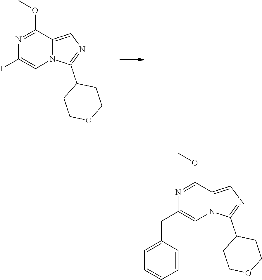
N1=C(OC)C2=CN=C(C3CCOCC3)N2C=C1I.N1=C(OC)C2=CN=C(C3CCOCC3)N2C=C1CC1=CC=CC=C1
